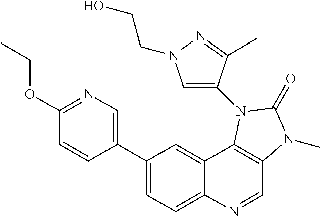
C1(OCC)=NC=C(C2=CC=C3C(=C2)C2=C(C=N3)N(C)C(=O)N2C2=CN(CCO)N=C2C)C=C1
